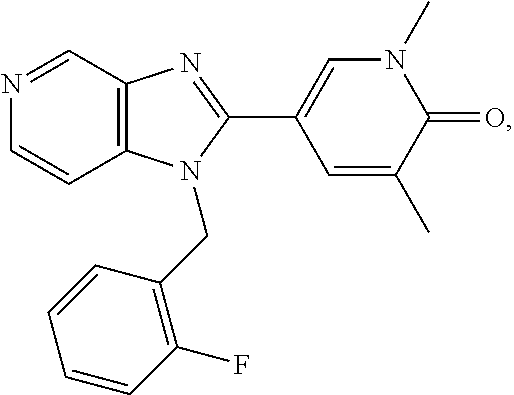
C1=CC2=C(C=N1)N=C(C1=CN(C)C(=O)C(C)=C1)N2CC1=C(F)C=CC=C1
